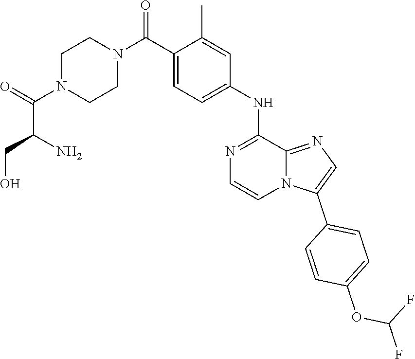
C(N1CCN(C(C2=CC=C(NC3=NC=CN4C(C5=CC=C(OC(F)F)C=C5)=CN=C43)C=C2C)=O)CC1)(=O)C(CO)N
